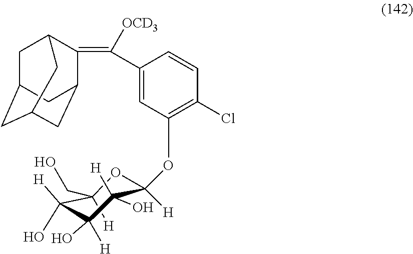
C1C2CC3CC(C(=C(C4=CC(OC5([H])OC(CO)([H])C(O)([H])C(O)([H])C5([H])O)=C(Cl)C=C4)[OCD3])C1C3)C2
